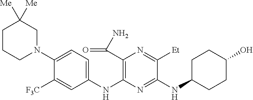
C1(NC2=C(C(N)=O)N=C([Et])C(NC3CCC(O)CC3)=N2)=CC=C(N2CC([Me])([Me])CCC2)C([F3C])=C1
